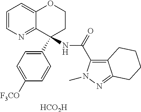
[HCO2H].C1=CN=C2C(=C1)OCCC2(C1=CC=C([F3CO])C=C1)NC(=O)C1=C2C(=NN1C)CCCC2
